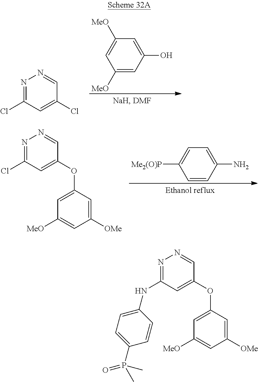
C1([MeO])=CC(O)=CC([MeO])=C1.N1=C(Cl)C=C(Cl)C=N1.C1=CC(N)=CC=C1[Me2(O)P].N1=C(Cl)C=C(OC2=CC([MeO])=CC([OMe])=C2)C=N1.N1=C(NC2=CC=C(P(C)(=O)C)C=C2)C=C(OC2=CC([MeO])=CC([OMe])=C2)C=N1
